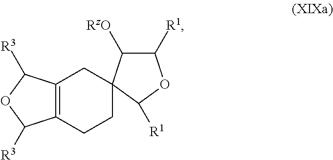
C12=C(CCC3(C1)C([RzO])C([R1])OC3[R1])C([R3])OC2[R3]
